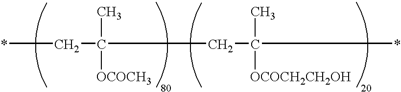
*CC(CC(*)(C)[OCOCH2CH2OH])(C)[OCOCH3]
